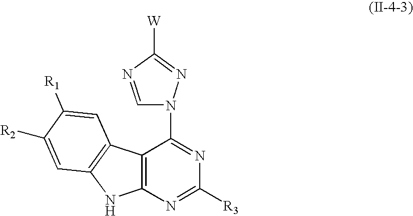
C12=C(N=C([R3])N=C1N1C=NC([W])=N1)NC1=C2C=C([R1])C([R2])=C1
